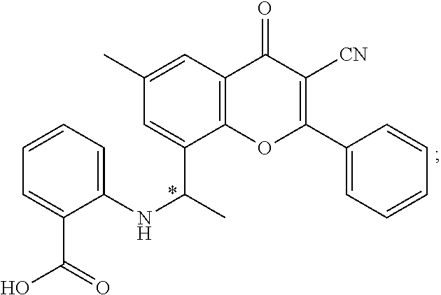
C1(NC(C)C2=CC(C)=CC3=C2OC(C2=CC=CC=C2)=C([CN])C3=O)=CC=CC=C1C(=O)O
